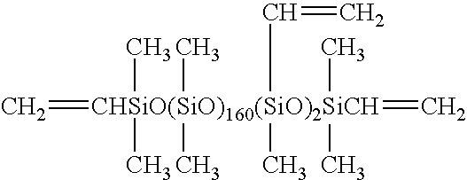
C=[CHSiO(SiO)160(SiO)2SiCH](=C)(C)(C)(C)(C)(C=C)(C)(C)C
